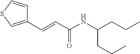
C(=CC1=CSC=C1)C(NC(CCC)CCC)=O
